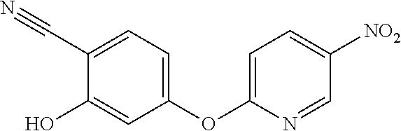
C1=C(C#N)C(O)=CC(OC2=CC=C([NO2])C=N2)=C1
